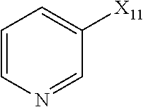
C1=CN=CC([X11])=C1
